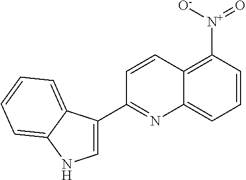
C1=C(C2=NC3=CC=CC([N+](=O)[O-])=C3C=C2)C2=CC=CC=C2N1
